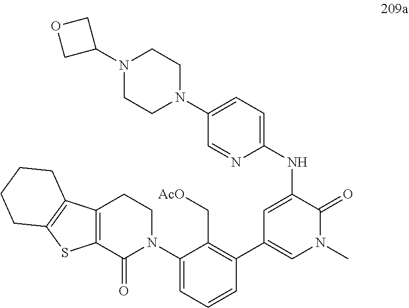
C1=C(NC2=CC=C(N3CCN(C4COC4)CC3)C=N2)C(=O)N(C)C=C1C1=C(C[AcO])C(N2CCC3=C(C2=O)SC2=C3CCCC2)=CC=C1
